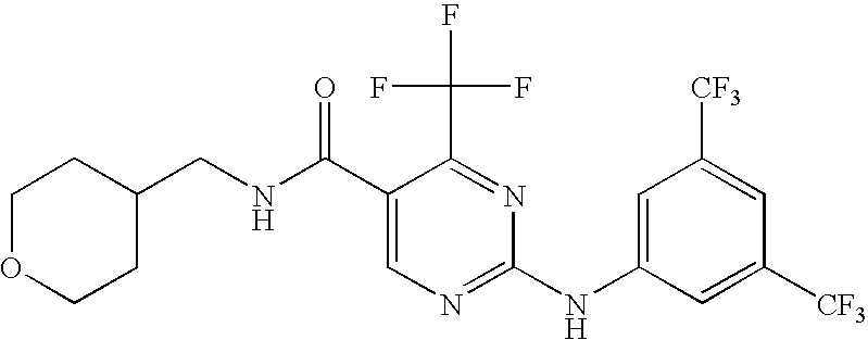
C1OCCC(CNC(C2=CN=C(NC3=CC([CF3])=CC([CF3])=C3)N=C2C(F)(F)F)=O)C1
